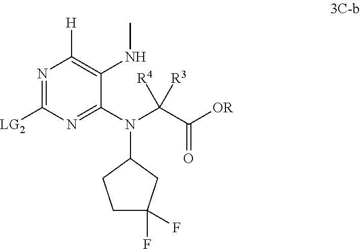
C1C(F)(F)CC(N(C(C([OR])=O)([R3])[R4])C2=NC([LG2])=NC([H])=C2NC)C1
